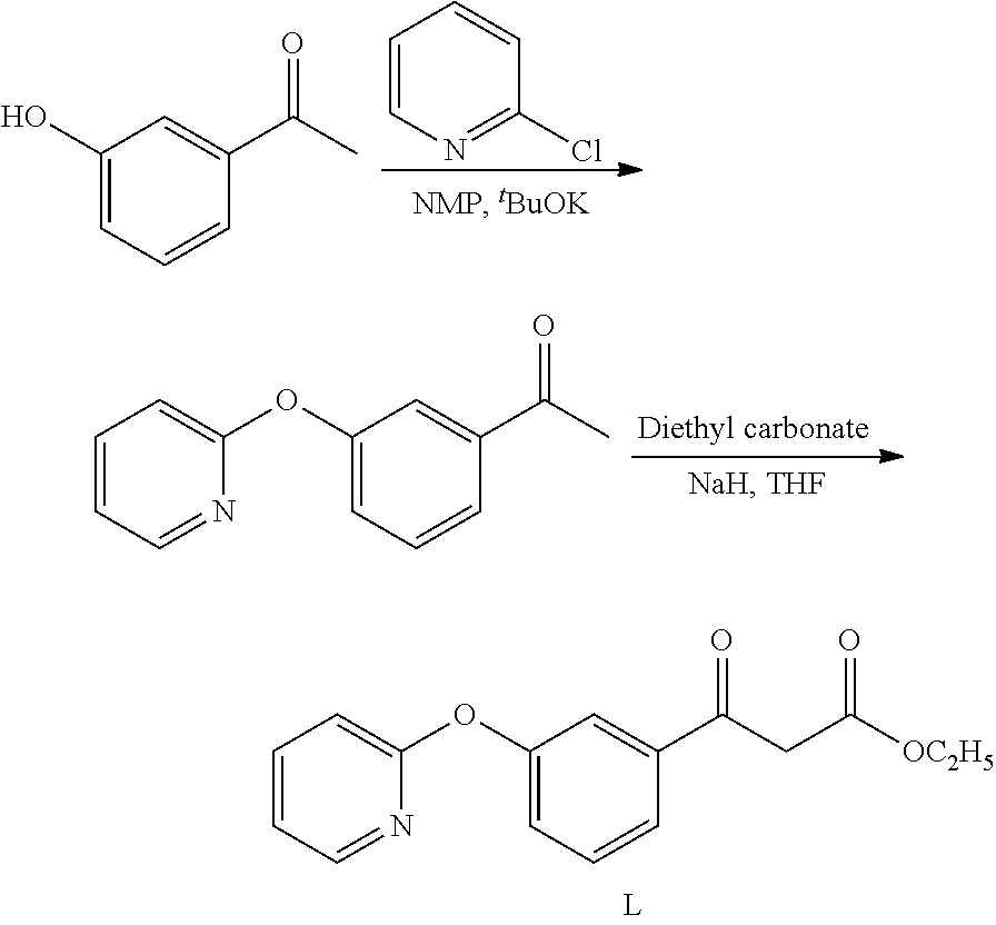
C1=CN=C(Cl)C=C1.C1(O)=CC=CC(C(C)=O)=C1.C1=CC=NC(OC2=CC=CC(C(C)=O)=C2)=C1.C1=CC=NC(OC2=CC=CC(C(CC([OC2H5])=O)=O)=C2)=C1
